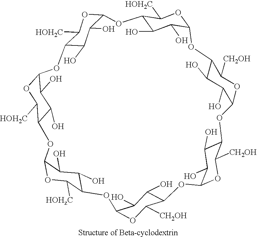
C12C(O)C(O)C(OC1[HOH2C])OC1C(O)C(O)C(OC1[CH2OH])OC1C(O)C(O)C(OC1[CH2OH])OC1C(O)C(O)C(OC1[CH2OH])OC1C(O)C(O)C(OC1[HOHzC])OC1C(O)C(O)C(OC1[HOH2C])OC1C(O)C(O)C(O2)OC1[HOH2C]
